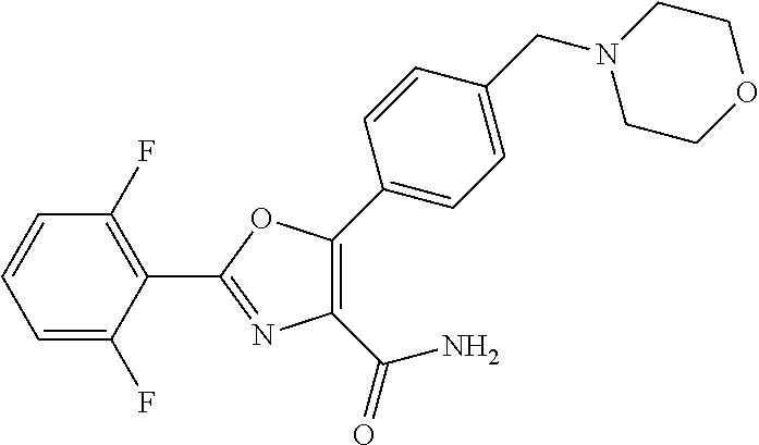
C1=C(F)C(C2=NC(C(N)=O)=C(C3=CC=C(CN4CCOCC4)C=C3)O2)=C(F)C=C1
